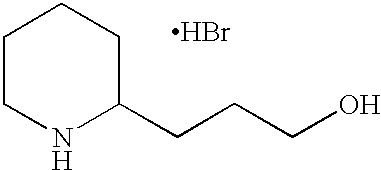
C1CNC(CCCO)CC1.Br
